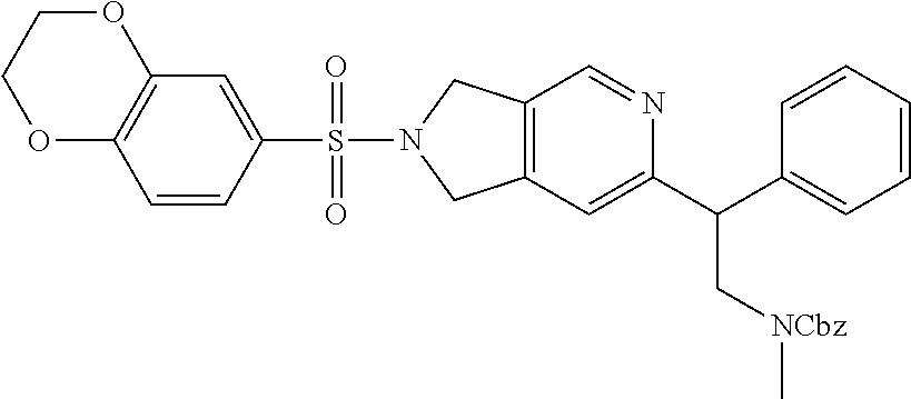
C12=C(C=C(C(C3=CC=CC=C3)C[NCbz]C)N=C1)CN(S(C1=CC3=C(C=C1)OCCO3)(=O)=O)C2
